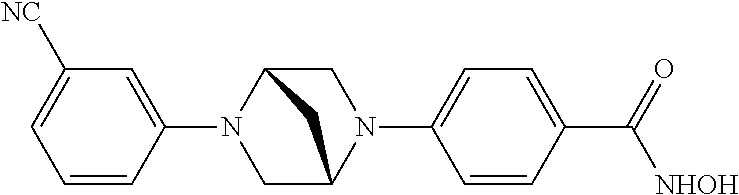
C1=CC(N2CC3N(C4=CC=C(C(=O)[NHOH])C=C4)CC2C3)=CC([NC])=C1
